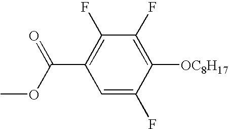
C1=C(F)C([OC8H17])=C(F)C(F)=C1C(OC)=O
